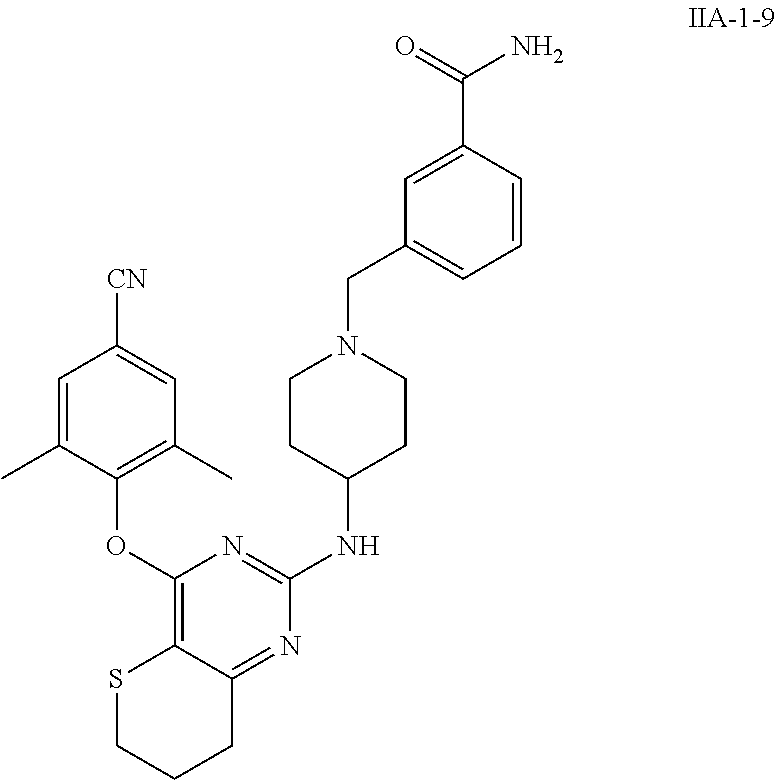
C1(OC2=C(C)C=C([CN])C=C2C)=C2C(=NC(NC3CCN(CC4=CC=CC(C(N)=O)=C4)CC3)=N1)CCCS2
